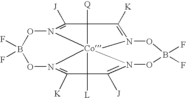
O1N2=C([J])C3([Q])[Co]2456N(=C([K])C4([L])C([J])=N5OB(F)(F)ON6=C3[K])OB1(F)F
